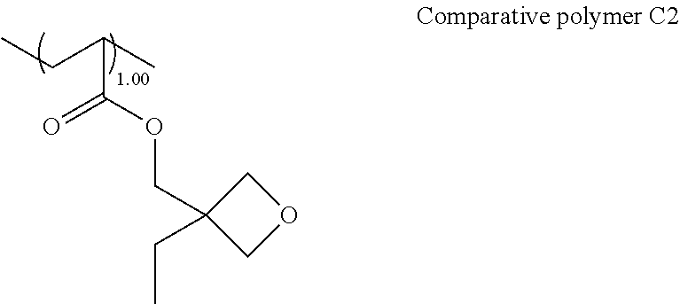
CCC(C)C(OCC1(CC)COC1)=O
